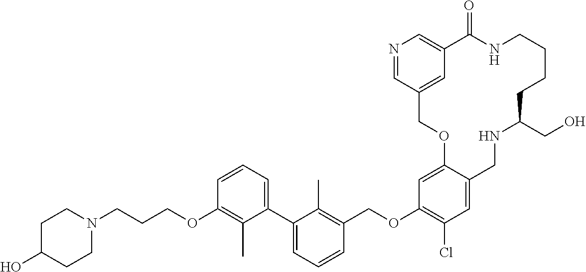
C(OC1=C(Cl)C=C2C(=C1)OCC1=CC(=CN=C1)C(=O)NCCCCC(CO)NC2)C1=C(C)C(C2=CC=CC(OCCCN3CCC(O)CC3)=C2C)=CC=C1
